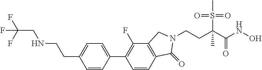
C1(C2=C(F)C3=C(C=C2)C(=O)N(CCC(C(NO)=O)(S(C)(=O)=O)C)C3)=CC=C(CCNCC(F)(F)F)C=C1
